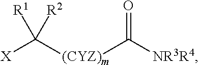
[X]C([(CYZ)m]C(=O)[NR3R4])([R2])[R1]
